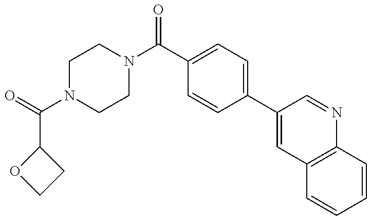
C(N1CCN(C(=O)C2=CC=C(C3=CC4=C(N=C3)C=CC=C4)C=C2)CC1)(C1OCC1)=O
